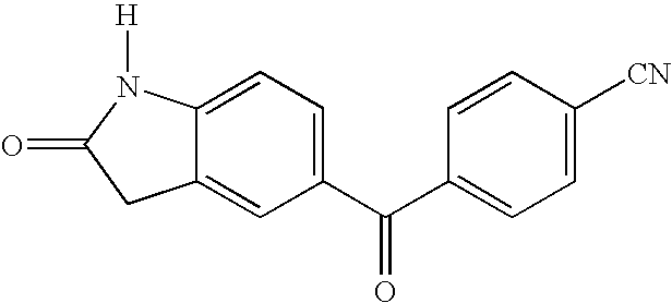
C12=CC(C(C3=CC=C([CN])C=C3)=O)=CC=C1N([H])C(=O)C2
